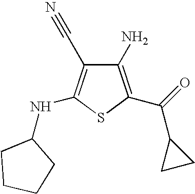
C1(N)=C(C(C2CC2)=O)SC(NC2CCCC2)=C1C#N
